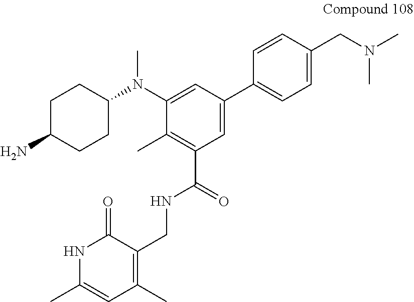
C1C(N)CCC(N(C2=CC(C3=CC=C(CN(C)C)C=C3)=CC(C(=O)NCC3=C(C)C=C(C)NC3=O)=C2C)C)C1
